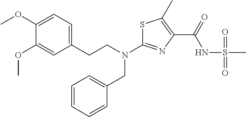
C(N(C1=NC(C(NS(C)(=O)=O)=O)=C(C)S1)CC1=CC=CC=C1)CC1=CC=C(OC)C(OC)=C1
